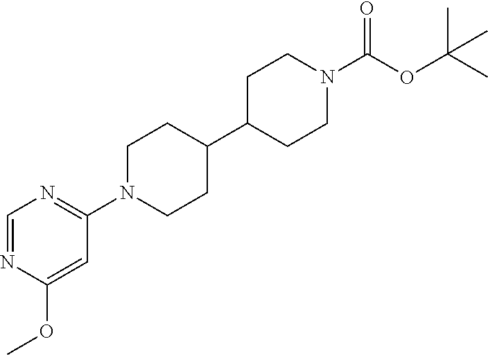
C1=NC(OC)=CC(N2CCC(C3CCN(C(OC(C)(C)C)=O)CC3)CC2)=N1
